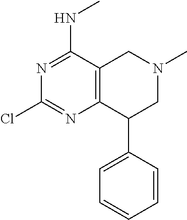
C1(Cl)=NC2=C(C(NC)=N1)CN(C)CC2C1=CC=CC=C1
